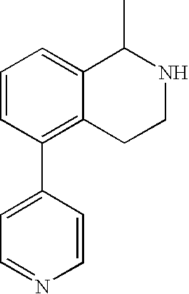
C1=CC(C2=CC=NC=C2)=C2C(=C1)C(C)NCC2
